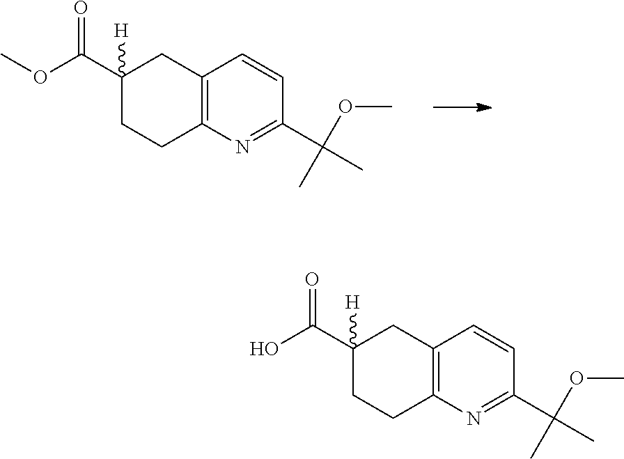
C1(C(OC)=O)([H])CCC2=C(C1)C=CC(C(C)(OC)C)=N2.C1(C(O)=O)([H])CCC2=C(C1)C=CC(C(C)(OC)C)=N2
